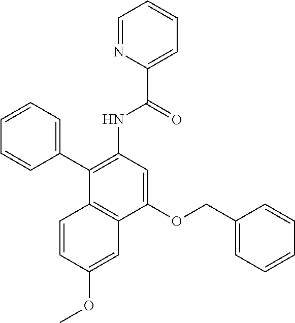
C1(OCC2=CC=CC=C2)=CC(NC(C2=CC=CC=N2)=O)=C(C2=CC=CC=C2)C2=C1C=C(OC)C=C2
